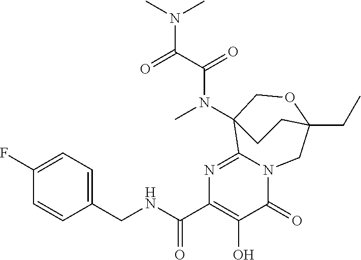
C1(F)=CC=C(CNC(C2=C(O)C(=O)N3C(=N2)C2(N(C)C(C(=O)N(C)C)=O)COC(CC)(C3)CC2)=O)C=C1
